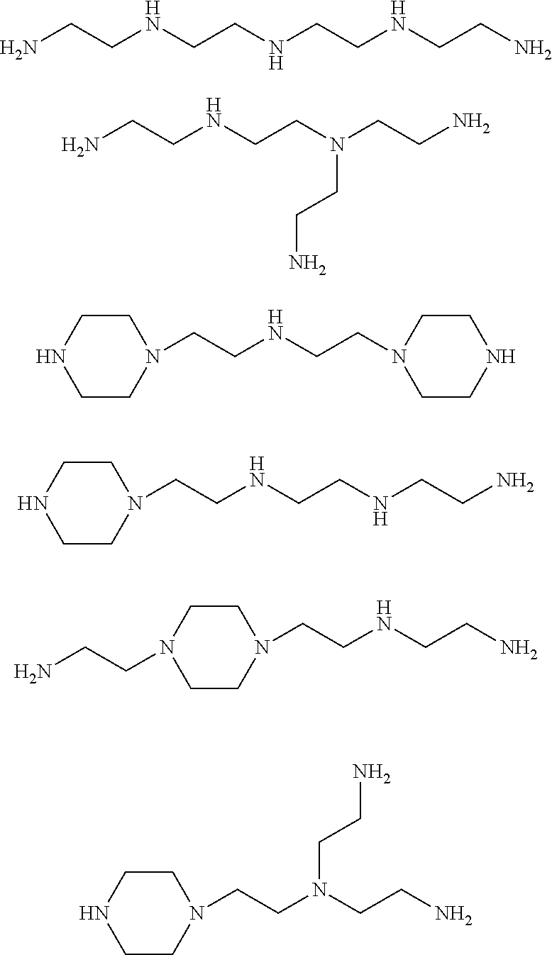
NCCNCCNCCNCCN.NCCNCCN(CCN)CCN.N1(CCNCCN2CCNCC2)CCNCC1.N1(CCNCCNCCN)CCNCC1.N1(CCNCCN)CCN(CCN)CC1.N1(CCN(CCN)CCN)CCNCC1
